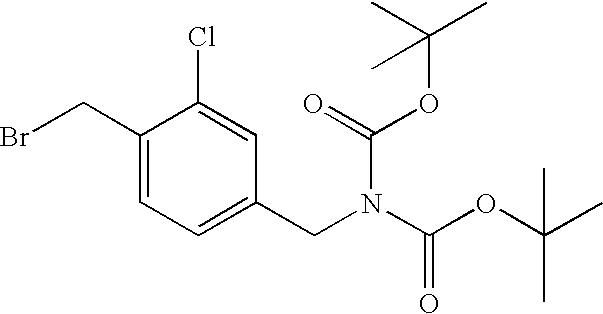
C1(CBr)=CC=C(CN(C(OC(C)(C)C)=O)C(=O)OC(C)(C)C)C=C1Cl
